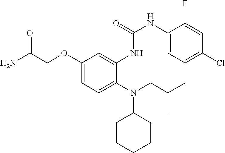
C1(OCC(N)=O)=CC=C(N(CC(C)C)C2CCCCC2)C(NC(NC2=CC=C(Cl)C=C2F)=O)=C1
